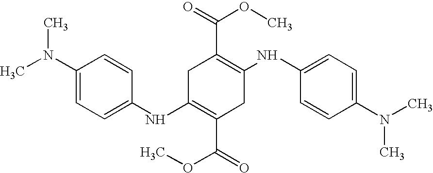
C1C(NC2=CC=C(N(C)C)C=C2)=C(C(=O)OC)CC(NC2=CC=C(N(C)C)C=C2)=C1C(=O)OC
